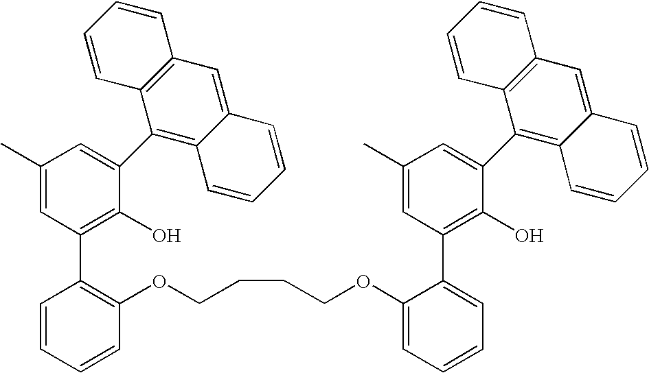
C1(C)=CC(C2=C(OCCCCOC3=CC=CC=C3C3=C(O)C(C4=C5C(=CC6=C4C=CC=C6)C=CC=C5)=CC(C)=C3)C=CC=C2)=C(O)C(C2=C3C(=CC4=C2C=CC=C4)C=CC=C3)=C1
